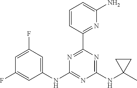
C1=CC(C2=NC(NC3=CC(F)=CC(F)=C3)=NC(NC3(C)CC3)=N2)=NC(N)=C1
